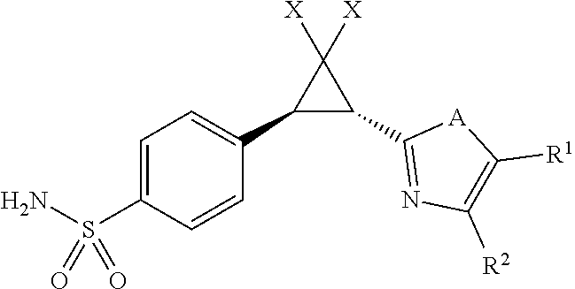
C1=C(S(N)(=O)=O)C=CC(C2C(C3=NC([R2])=C([R1])[A]3)C2([X])[X])=C1
